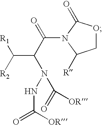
C(C(C(=O)N1C([R])COC1=O)N(NC(=O)[OR])C(=O)[OR])([R2])[R1]
